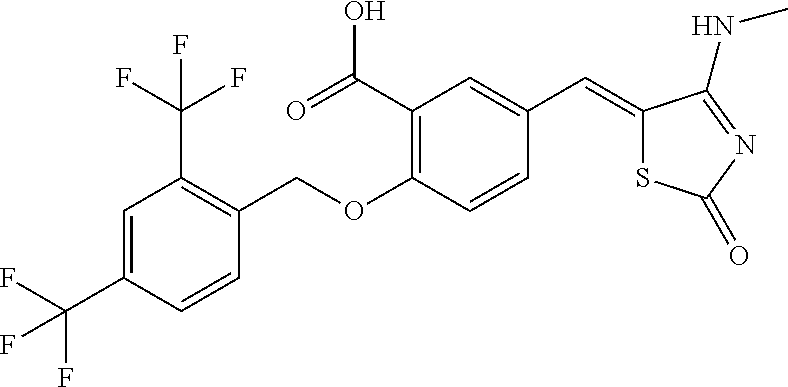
C1=C(C(F)(F)F)C=CC(COC2=C(C(=O)O)C=C(C=C3SC(=O)N=C3NC)C=C2)=C1C(F)(F)F
